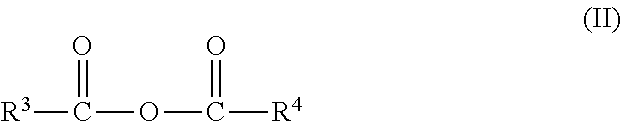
[R3]C(OC([R4])=O)=O
